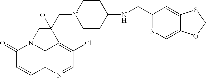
C12=C3N=CC(Cl)=C1C(CN1CCC(NCC4=NC=C5C(=C4)SCO5)CC1)(O)CN2C(=O)C=C3
